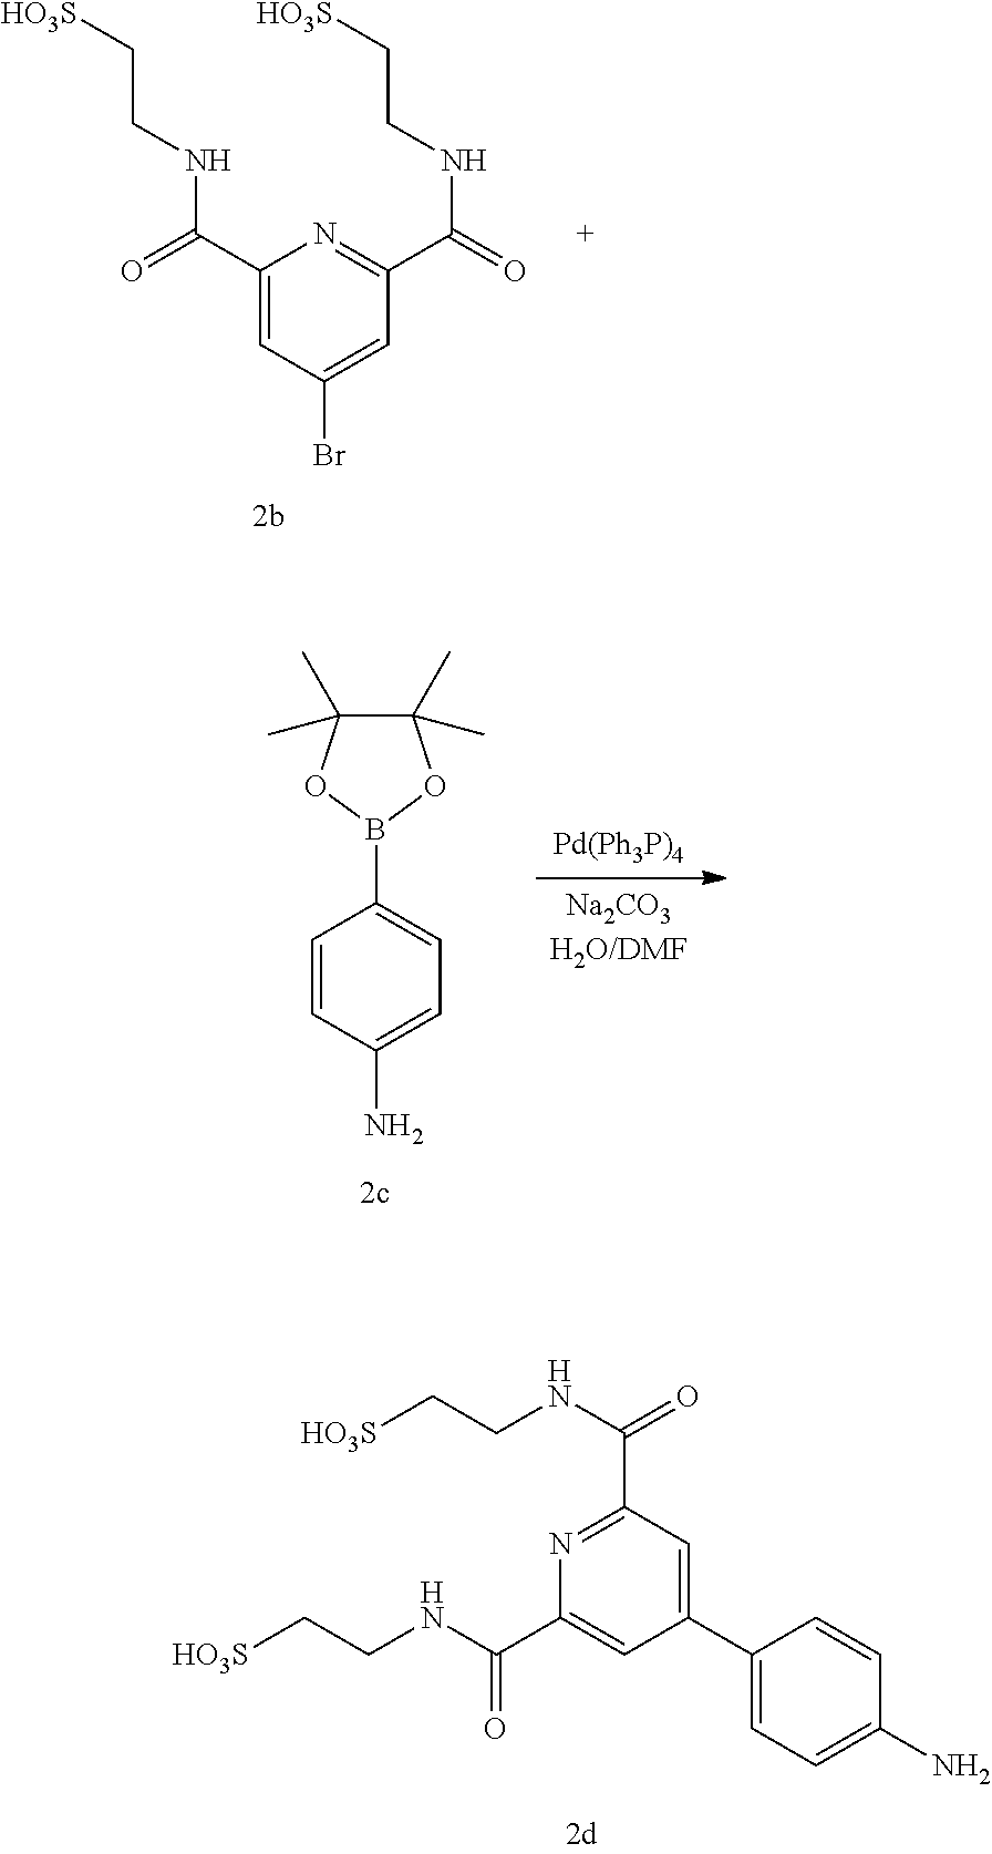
N1=C(C(NCC[HO3S])=O)C=C(C2=CC=C(N)C=C2)C=C1C(NCC[HO3S])=O.C1(C(=O)NCC[HO3S])=CC(Br)=CC(C(=O)NCC[HO3S])=N1.C1=CC(N)=CC=C1B1OC(C)(C)C(C)(C)O1
